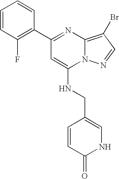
C1(C2=C(F)C=CC=C2)=NC2=C(Br)C=NN2C(NCC2=CNC(=O)C=C2)=C1
